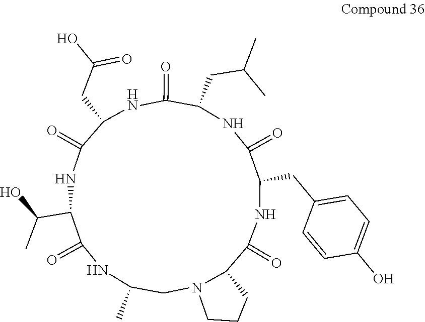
C1(C)CN2C(C(=O)NC(CC3=CC=C(O)C=C3)C(=O)NC(CC(C)C)C(=O)NC(CC(O)=O)C(=O)NC(C(O)C)C(=O)N1)CCC2
